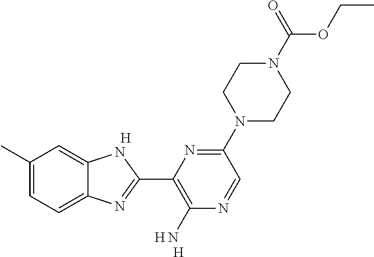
C1(C)=CC=C2C(=C1)NC(C1=C(N)N=CC(N3CCN(C(OCC)=O)CC3)=N1)=N2.[H].[H].[H]
